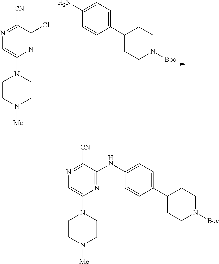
C1(C2CCN([Boc])CC2)=CC=C(N)C=C1.N1=C(Cl)C([CN])=NC=C1N1CCN([Me])CC1.N1=C(NC2=CC=C(C3CCN([Boc])CC3)C=C2)C([CN])=NC=C1N1CCN([Me])CC1
